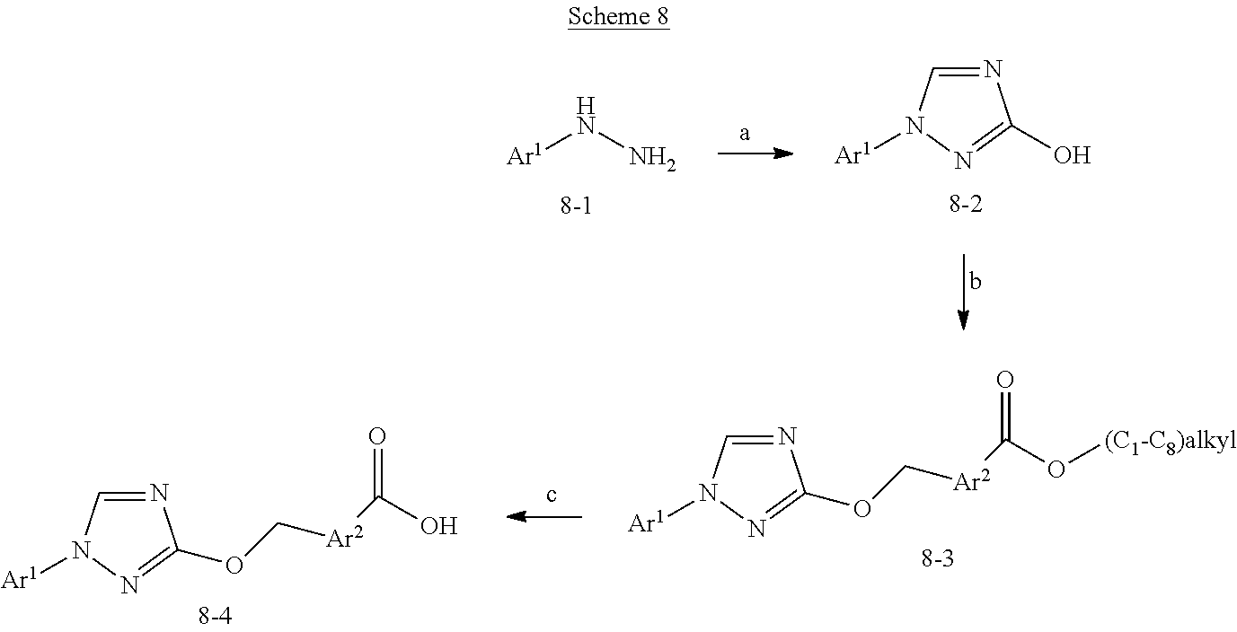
[Ar1]NN.N1=CN([Ar1])N=C1O.O(C[Ar2]C(O[(C1-C8)alkyl])=O)C1=NN([Ar1])C=N1.O(C[Ar2]C(O)=O)C1=NN([Ar1])C=N1
